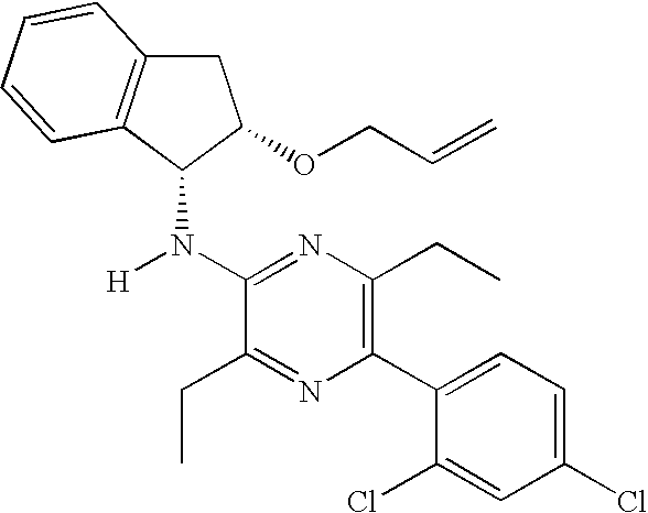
C1(N([H])C2C(OCC=C)CC3=C2C=CC=C3)=NC(CC)=C(C2=CC=C(Cl)C=C2Cl)N=C1CC
